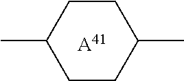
CC1CCC(C)CC1.[A41]
